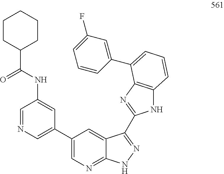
C1=NC=C(C2=CN=C3C(=C2)C(C2=NC4=C(N2)C=CC=C4C2=CC(F)=CC=C2)=NN3)C=C1NC(C1CCCCC1)=O
